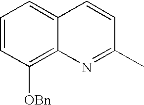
C1=CC([OBn])=C2C(=C1)C=CC(C)=N2
